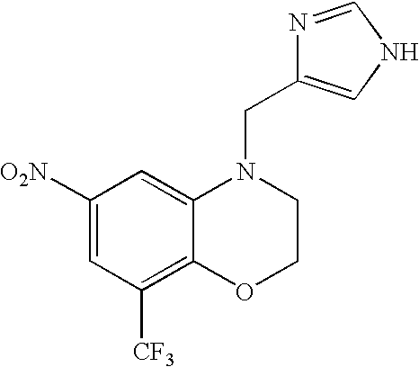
C1([O2N])=CC([CF3])=C2C(=C1)N(CC1=CNC=N1)CCO2
